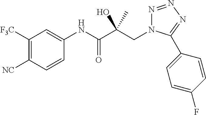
C(C(C(NC1=CC([F3C])=C([NC])C=C1)=O)(C)O)N1N=NN=C1C1=CC=C(F)C=C1
